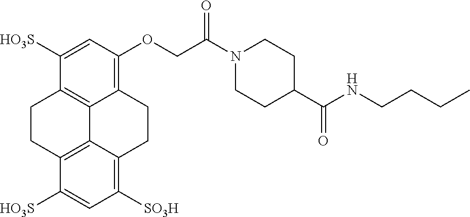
C12=C(OCC(N3CCC(C(NCCCC)=O)CC3)=O)C=C([HO3S])C3=C1C1=C(CC3)C([HO3S])=CC([SO3H])=C1CC2
